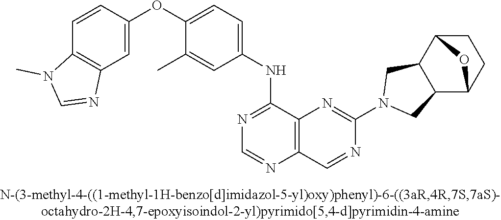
C1=CC(OC2=CC=C(NC3=NC=NC4=C3N=C(N3CC5C(C3)C3CCC5O3)N=C4)C=C2C)=CC2=C1N(C)C=N2
